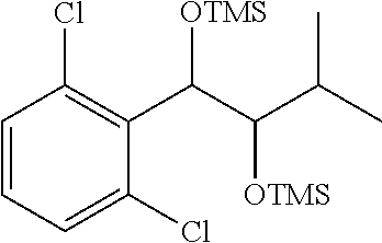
C1=CC=C(Cl)C(C([OTMS])C(C(C)C)[OTMS])=C1Cl
